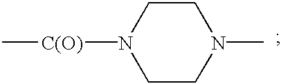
C1CN(C)CCN1[C(O)]C
